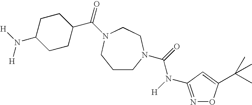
C1CN(C(=O)N([H])C2=NOC(C(C)(C)C)=C2)CCN(C(=O)C2CCC(N([H])[H])CC2)C1
